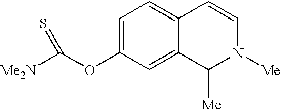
C1=C(OC([Me2N])=S)C=C2C(=C1)C=CN([Me])C2[Me]
